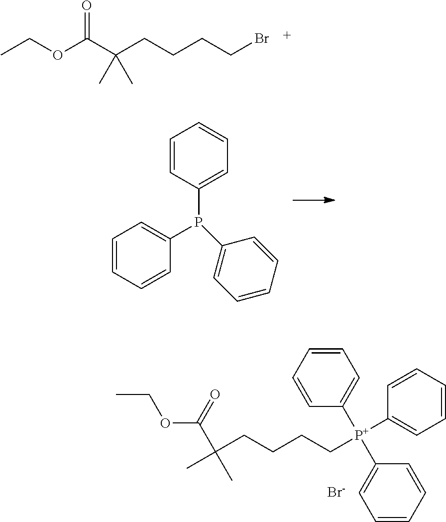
CCOC(C(CCCCBr)(C)C)=O.CCOC(=O)C(C)(CCCC[P+](C1=CC=CC=C1)(C1=CC=CC=C1)C1=CC=CC=C1)C.[Br-].C1=CC=CC(P(C2=CC=CC=C2)C2=CC=CC=C2)=C1
